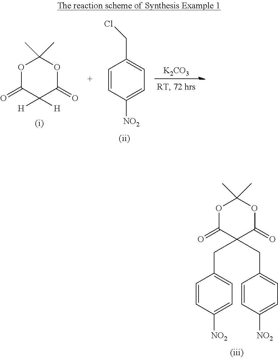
O1C(=O)C(CC2=CC=C([NO2])C=C2)(CC2=CC=C([NO2])C=C2)C(=O)OC1(C)C.O1C(=O)C([H])([H])C(=O)OC1(C)C.[K2CO3].C1=CC([NO2])=CC=C1CCl
